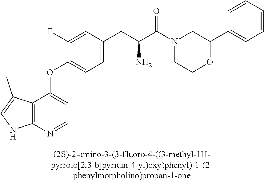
C1(F)=CC(CC(C(N2CCOC(C3=CC=CC=C3)C2)=O)N)=CC=C1OC1=CC=NC2=C1C(C)=CN2
